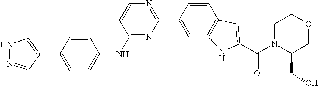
C1=CC(C2=NC=CC(NC3=CC=C(C4=CNN=C4)C=C3)=N2)=CC2=C1C=C(C(N1C(CO)COCC1)=O)N2
